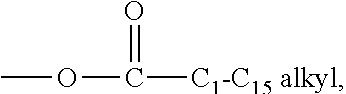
COC([C1-C15 alkyl])=O
